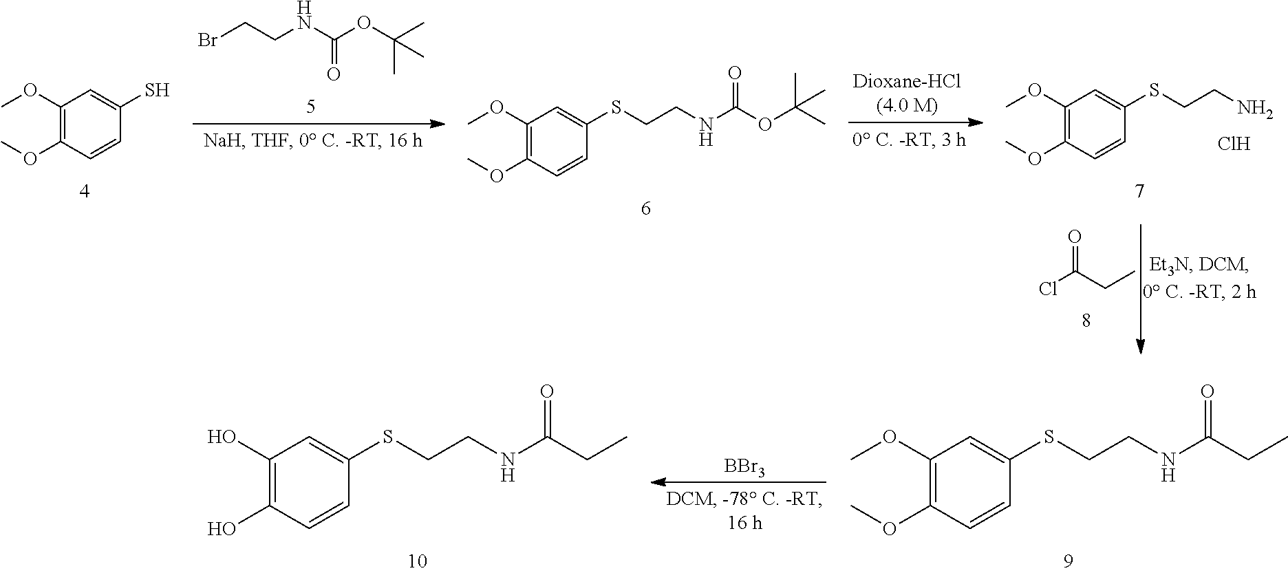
C1(OC)=C(OC)C=CC(SCCNC(CC)=O)=C1.[BBr3].C1(O)=C(O)C=CC(SCCNC(CC)=O)=C1.ClC(CC)=O.C1(OC)=C(OC)C=CC(S)=C1.C1(OC)=C(OC)C=CC(SCCNC(OC(C)(C)C)=O)=C1.BrCCNC(OC(C)(C)C)=O.C1(OC)=C(OC)C=CC(SCCN)=C1.Cl
